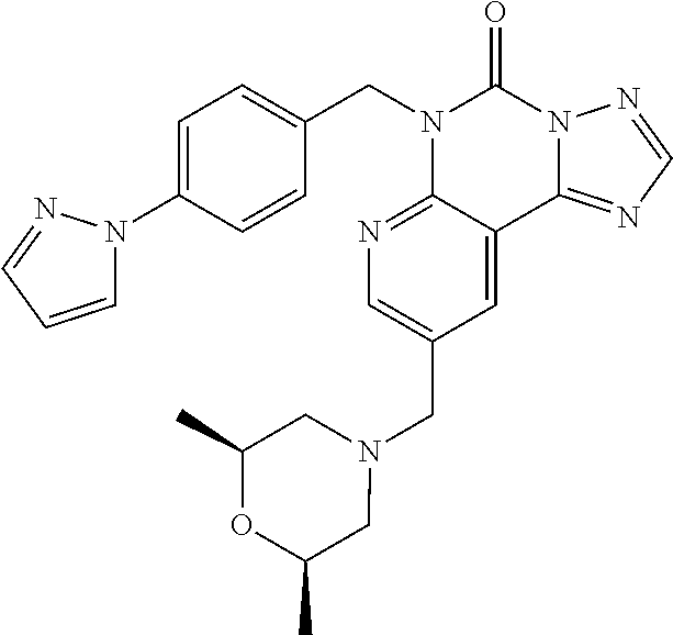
C1(N2C=CC=N2)=CC=C(CN2C3=NC=C(CN4CC(C)OC(C)C4)C=C3C3=NC=NN3C2=O)C=C1
